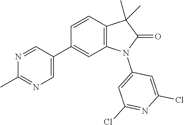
C1(C2=CN=C(C)N=C2)=CC2=C(C=C1)C(C)(C)C(=O)N2C1=CC(Cl)=NC(Cl)=C1
